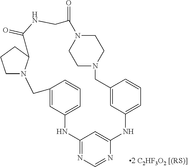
C12=CC(=CC=C1)NC1=CC(=NC=N1)NC1=CC=CC(=C1)CN1CCCC1C(=O)NCC(=O)N1CCN(C2)CC1
